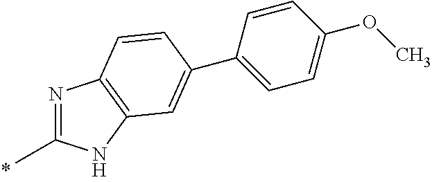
N1=C(C)NC2=C1C=CC(C1=CC=C(OC)C=C1)=C2
